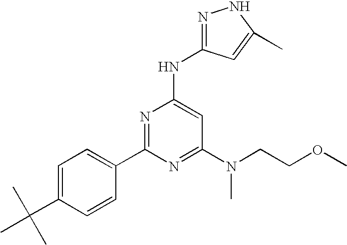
C1(C(C)(C)C)=CC=C(C2=NC(NC3=NNC(C)=C3)=CC(N(C)CCOC)=N2)C=C1
